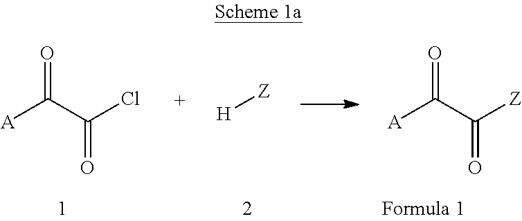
[A]C(C(Cl)=O)=O.[H][Z].[A]C(C([Z])=O)=O
